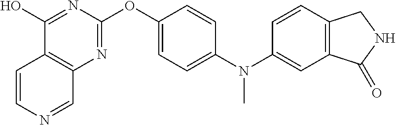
C1(O)=NC(OC2=CC=C(N(C3=CC4=C(C=C3)CNC4=O)C)C=C2)=NC2=C1C=CN=C2
